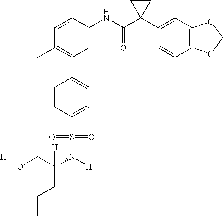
C1=CC(NC(C2(C3=CC4=C(C=C3)OCO4)CC2)=O)=CC(C2=CC=C(S(=O)(=O)N([H])C([H])(CO)CCC)C=C2)=C1C.[H]
